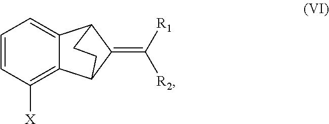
C1=CC([X])=C2C(=C1)C1C(=C([R1])[R2])C2CC1
